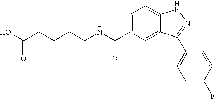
C1(C(NCCCCC(O)=O)=O)=CC=C2C(=C1)C(C1=CC=C(F)C=C1)=NN2
